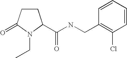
C(NCC1=C(Cl)C=CC=C1)(=O)C1CCC(=O)N1CC
